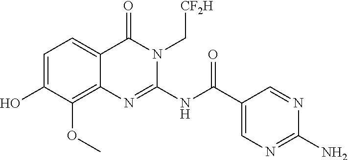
C1=C(O)C(OC)=C2C(=C1)C(=O)N(C[CF2H])C(NC(C1=CN=C(N)N=C1)=O)=N2
